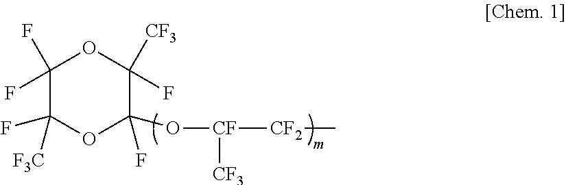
[CF]([CF2]C)(OC1(F)OC([F3C])(F)C(F)(F)OC1(F)[CF3])[CF3]
